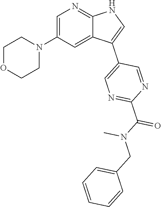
C1OCCN(C2=CN=C3C(=C2)C(C2=CN=C(C(N(CC4=CC=CC=C4)C)=O)N=C2)=CN3)C1
